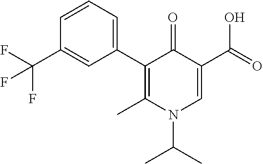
C1(C2=CC=CC(C(F)(F)F)=C2)=C(C)N(C(C)C)C=C(C(=O)O)C1=O
